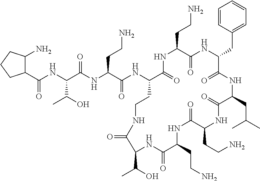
C1(C(NC(C(NC(C(NC2C(=O)NC(CCN)C(=O)NC(CC3=CC=CC=C3)C(=O)NC(CC(C)C)C(=O)NC(CCN)C(=O)NC(CCN)C(=O)NC(C(O)C)C(=O)NCC2)=O)CCN)=O)C(O)C)=O)C(N)CCC1
